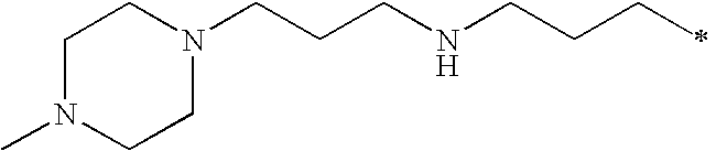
C(CNCCCC)CN1CCN(C)CC1
